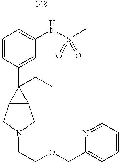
C1=CC(C2(CC)C3C2CN(CCOCC2=CC=CC=N2)C3)=CC(NS(C)(=O)=O)=C1
